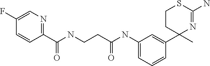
C1=CC=C(NC(CCNC(C2=NC=C(F)C=C2)=O)=O)C=C1C1(C)N=C(N)SCC1
